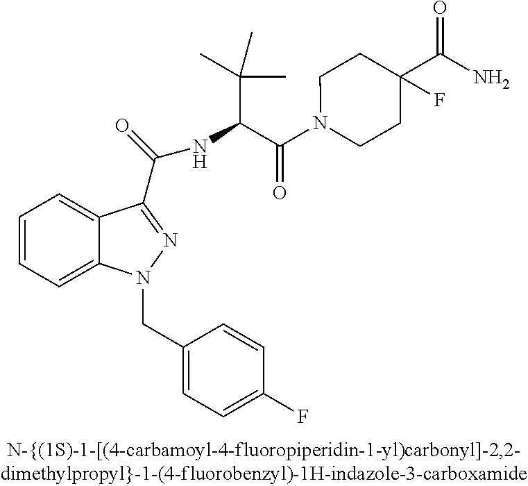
C1=CC=C2C(=C1)C(C(=O)NC(C(=O)N1CCC(F)(C(N)=O)CC1)C(C)(C)C)=NN2CC1=CC=C(F)C=C1
